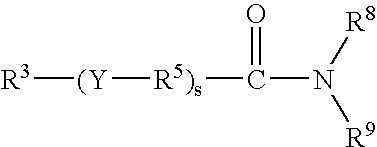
[R3][(Y][R5)s]C(=O)N([R8])[R9]
